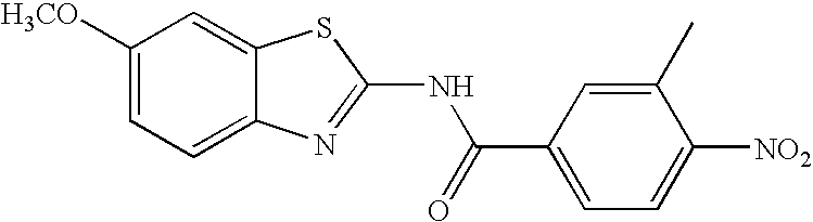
C1([H3CO])=CC=C2C(=C1)SC(NC(C1=CC=C([NO2])C(C)=C1)=O)=N2
